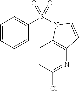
C1=CC(Cl)=NC2=C1N(S(C1=CC=CC=C1)(=O)=O)C=C2
